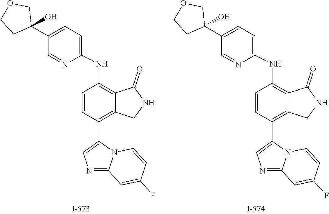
N1=C2N(C(C3=C4C(=C(NC5=CC=C(C6(O)COCC6)C=N5)C=C3)C(=O)NC4)=C1)C=CC(F)=C2.N1=C2N(C(C3=C4C(=C(NC5=CC=C(C6(O)COCC6)C=N5)C=C3)C(=O)NC4)=C1)C=CC(F)=C2
